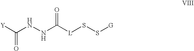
[Y]C(NNC([L]SS[G])=O)=O
